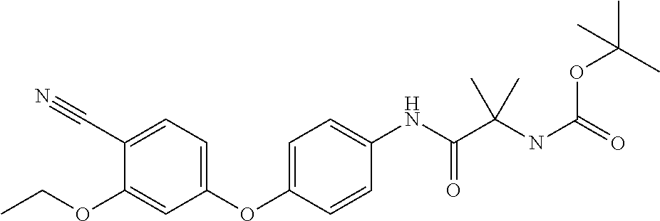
C1=C(C#N)C(OCC)=CC(OC2=CC=C(NC(C(NC(OC(C)(C)C)=O)(C)C)=O)C=C2)=C1
